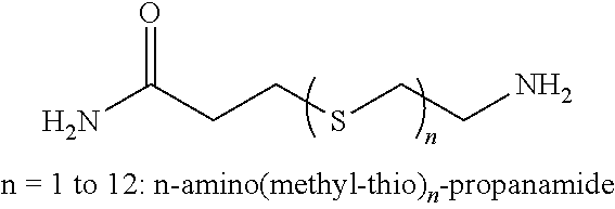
NC(CCSCCN)=O
